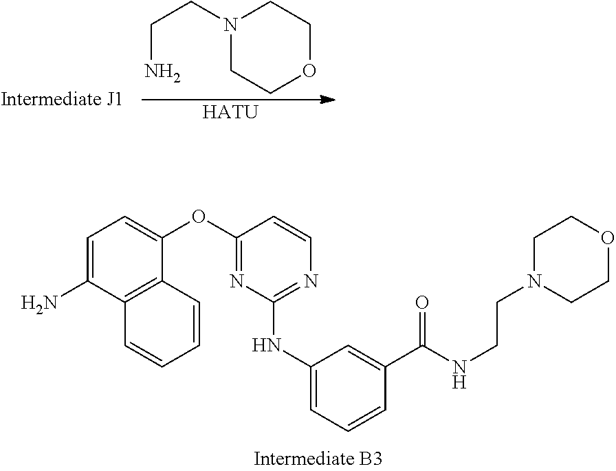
C1=C(N)C2=C(C(OC3=NC(NC4=CC=CC(C(NCCN5CCOCC5)=O)=C4)=NC=C3)=C1)C=CC=C2.N1(CCN)CCOCC1.[HATU]
